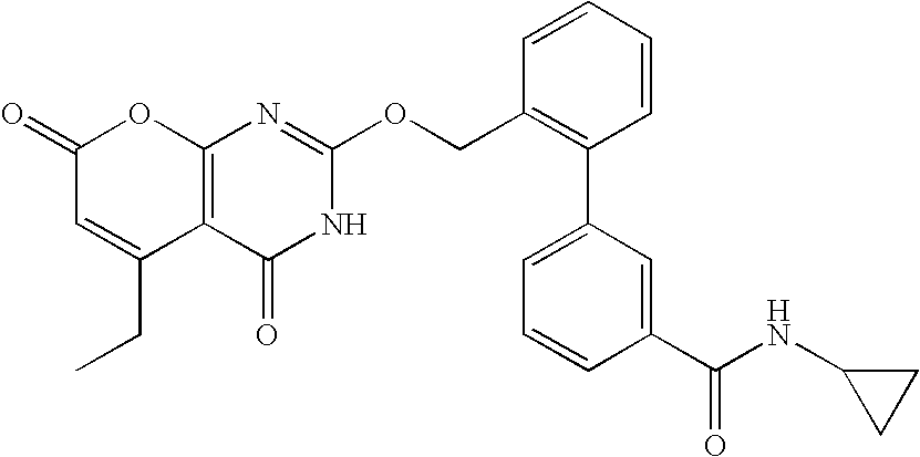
C12=C(C(=O)NC(OCC3=C(C4=CC=CC(C(NC5CC5)=O)=C4)C=CC=C3)=N1)C(CC)=CC(=O)O2
